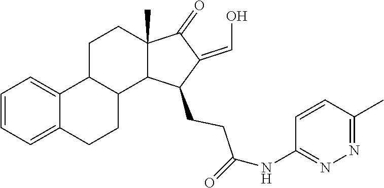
C1=CC=C2C(=C1)C1CCC3(C)C(=O)C(=CO)C(CCC(=O)NC4=NN=C(C)C=C4)C3C1CC2
